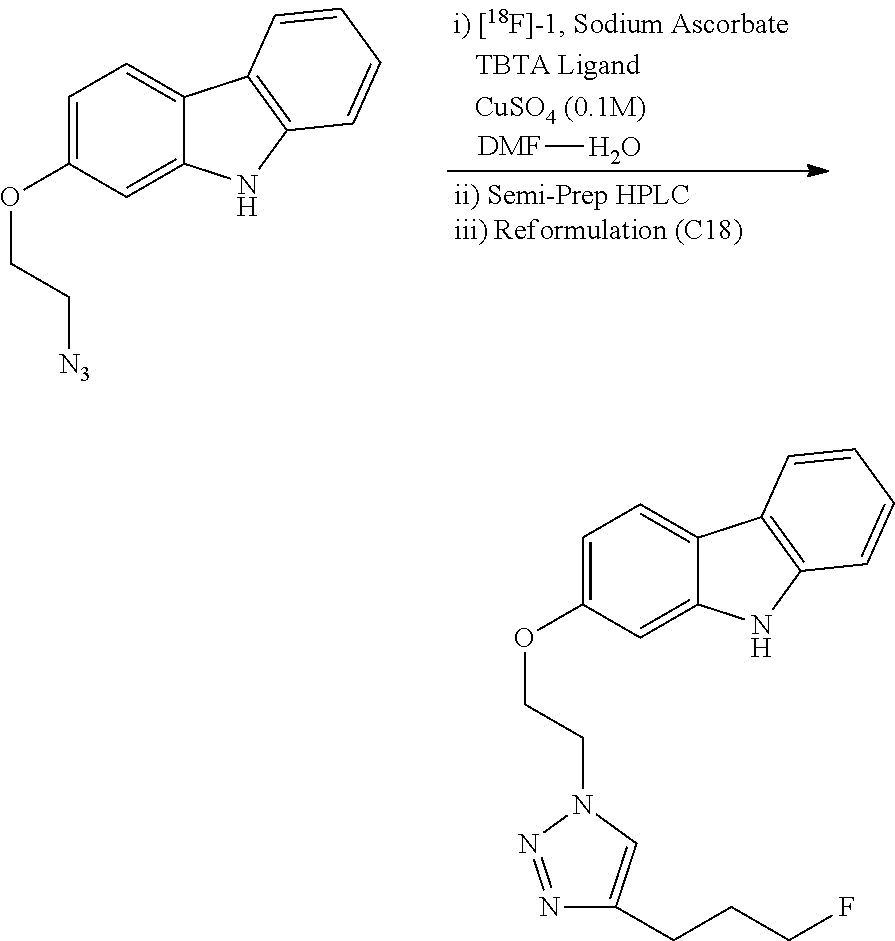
C1=C(OCCN2N=NC(CCCF)=C2)C=C2C(=C1)C1=C(N2)C=CC=C1.C1=C(OCC[N3])C=C2C(=C1)C1=C(N2)C=CC=C1.[DMF]O
